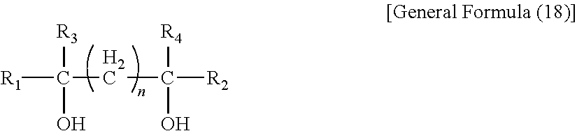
[R1]C([R3])(O)CC([R4])([R2])O
